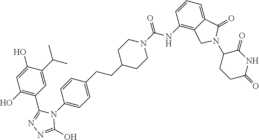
C1(C(C)C)=CC(C2=NN=C(O)N2C2=CC=C(CCC3CCN(C(=O)NC4=C5C(=CC=C4)C(=O)N(C4CCC(=O)NC4=O)C5)CC3)C=C2)=C(O)C=C1O
